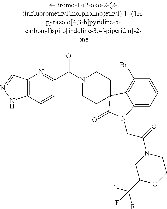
N1(C(C2=NC3=C(C=C2)NN=C3)=O)CCC2(CC1)C1=C(Br)C=CC=C1N(CC(=O)N1CC(C(F)(F)F)OCC1)C2=O
